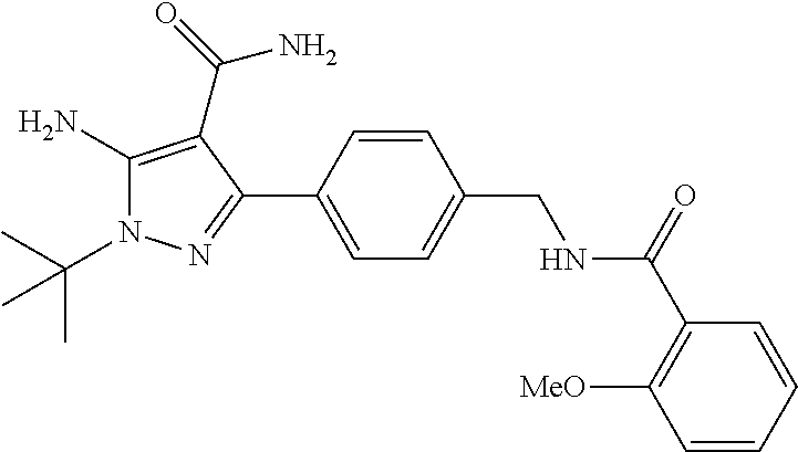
C1(N)=C(C(=O)N)C(C2=CC=C(CNC(C3=C([MeO])C=CC=C3)=O)C=C2)=NN1C(C)(C)C
